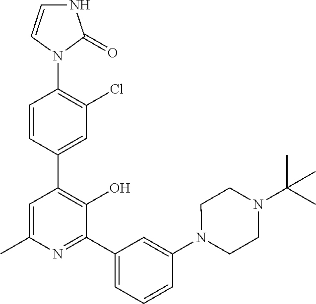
N1(C2=C(Cl)C=C(C3=C(O)C(C4=CC=CC(N5CCN(C(C)(C)C)CC5)=C4)=NC(C)=C3)C=C2)C(=O)NC=C1
